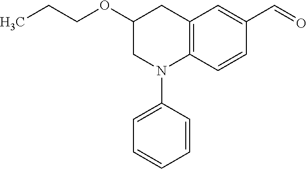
C1(OCCC)CN(C2=CC=CC=C2)C2=C(C1)C=C(C=O)C=C2
